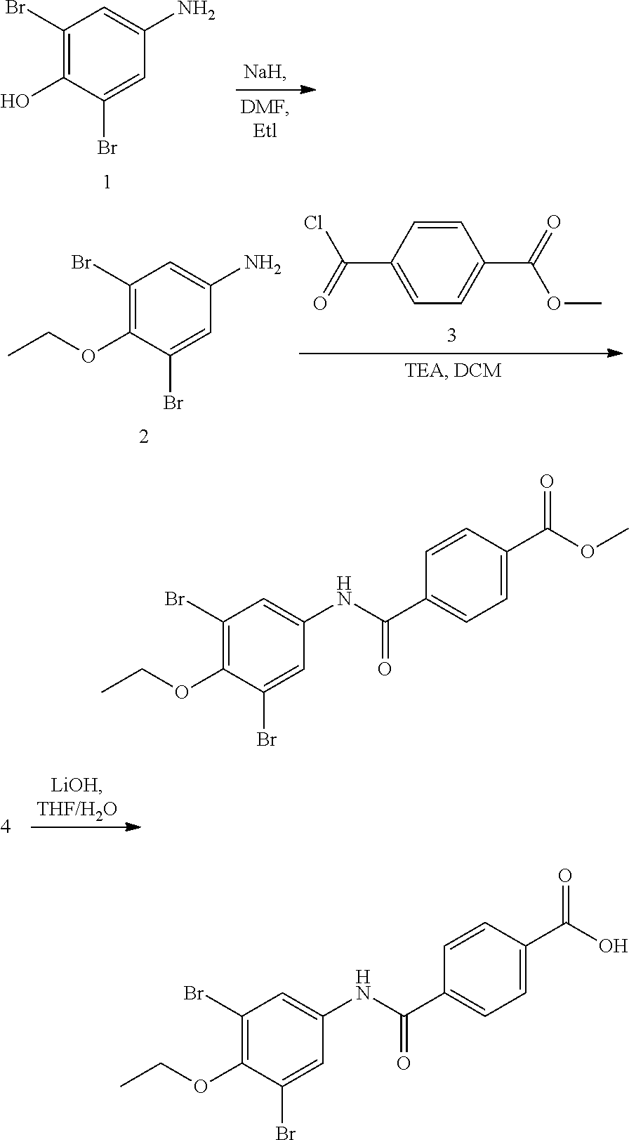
C1=CC(C(OC)=O)=CC=C1C(NC1=CC(Br)=C(OCC)C(Br)=C1)=O.C1=CC(C(O)=O)=CC=C1C(NC1=CC(Br)=C(OCC)C(Br)=C1)=O.C1(Br)=C(O)C(Br)=CC(N)=C1.C1(Br)=C(OCC)C(Br)=CC(N)=C1.C1(C(OC)=O)=CC=C(C(Cl)=O)C=C1
